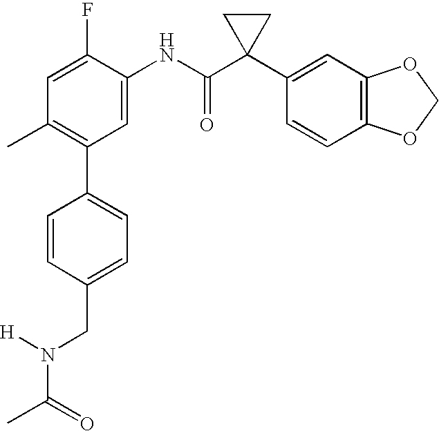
C1(NC(C2(C3=CC4=C(C=C3)OCO4)CC2)=O)=CC(C2=CC=C(CN([H])C(C)=O)C=C2)=C(C)C=C1F
